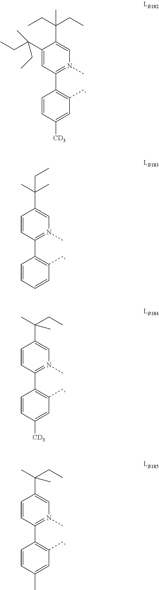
C1(C(CC)(CC)C)=CN(C)=C(C2=C(C)C=C([CD3])C=C2)C=C1C(CC)(C)CC.C1(C(C)(C)CC)=CN(C)=C(C2=C(C)C=CC=C2)C=C1.C1(C(CC)(C)C)=CN(C)=C(C2=C(C)C=C([CD3])C=C2)C=C1.C1(C(CC)(C)C)=CN(C)=C(C2=C(C)C=C(C)C=C2)C=C1
